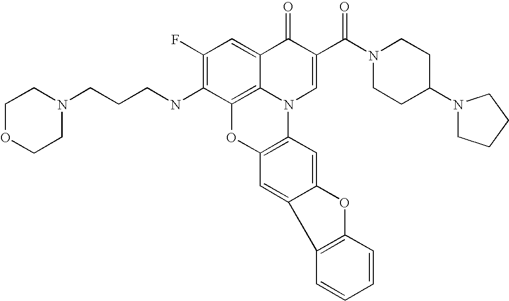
C1(F)=C(NCCCN2CCOCC2)C2=C3C(=C1)C(=O)C(C(N1CCC(N4CCCC4)CC1)=O)=CN3C1=C(O2)C=C2C(=C1)OC1=C2C=CC=C1
